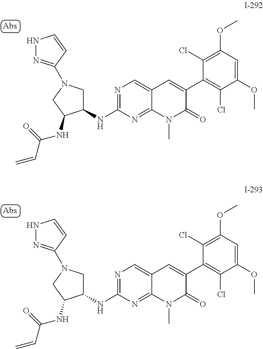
N1=C(NC2CN(C3=NNC=C3)CC2NC(=O)C=C)N=C2C(=C1)C=C(C1=C(Cl)C(OC)=CC(OC)=C1Cl)C(=O)N2C.N1=C(NC2CN(C3=NNC=C3)CC2NC(=O)C=C)N=C2C(=C1)C=C(C1=C(Cl)C(OC)=CC(OC)=C1Cl)C(=O)N2C
